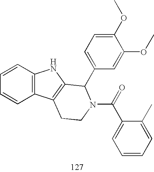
C1=CC2=C(C=C1)NC1=C2CCN(C(=O)C2=CC=CC=C2C)C1C1=CC=C(OC)C(OC)=C1
